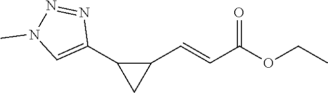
C1(C=CC(OCC)=O)C(C2=CN(C)N=N2)C1
